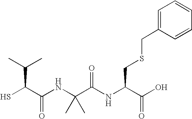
SC(C(NC(C(NC(C(O)=O)CSCC1=CC=CC=C1)=O)(C)C)=O)C(C)C
